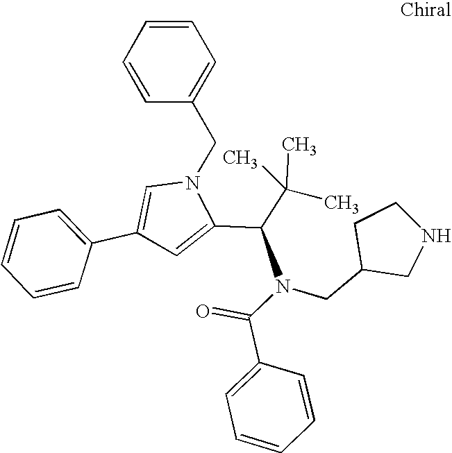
C1=CC=CC(CN2C=C(C3=CC=CC=C3)C=C2C(N(C(C2=CC=CC=C2)=O)CC2CNCC2)C(C)(C)C)=C1
